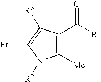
C1(C([R1])=O)=C([Me])N([R2])C([Et])=C1[R5]
